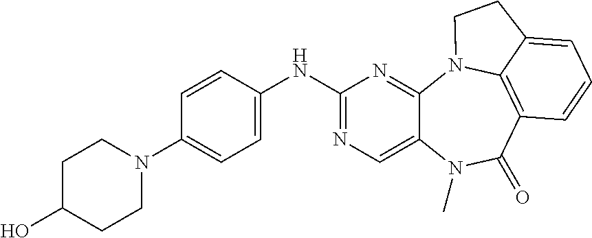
N1(C2=CC=C(NC3=NC=C4C(=N3)N3C5=C(C(=O)N4C)C=CC=C5CC3)C=C2)CCC(O)CC1
